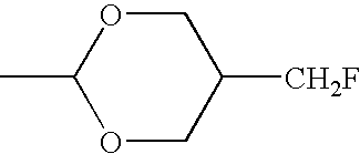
C1(C)OCC([CH2F])CO1
